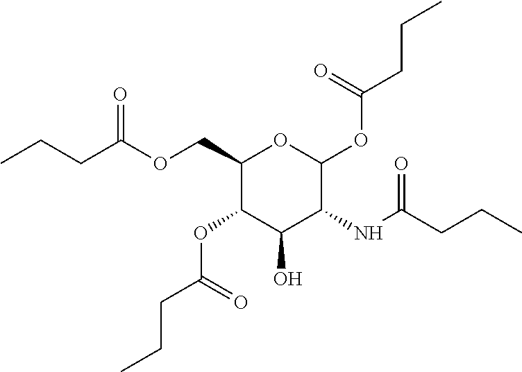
O(CC1C(OC(CCC)=O)C(O)C(NC(=O)CCC)C(OC(CCC)=O)O1)C(CCC)=O
